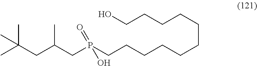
C(CCCCCCCCP(CC(CC(C)(C)C)C)(=O)O)CCO
